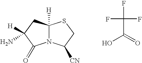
C1C(N)([H])C(=O)N2C1([H])SCC2[CN].OC(=O)C(F)(F)F
